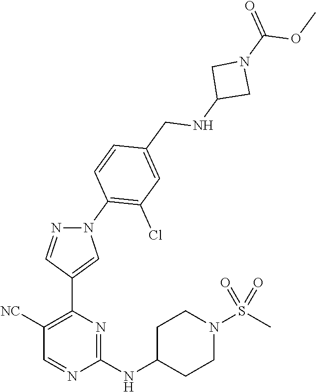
C1(NC2CCN(S(C)(=O)=O)CC2)=NC(C2=CN(C3=C(Cl)C=C(CNC4CN(C(=O)OC)C4)C=C3)N=C2)=C([NC])C=N1
